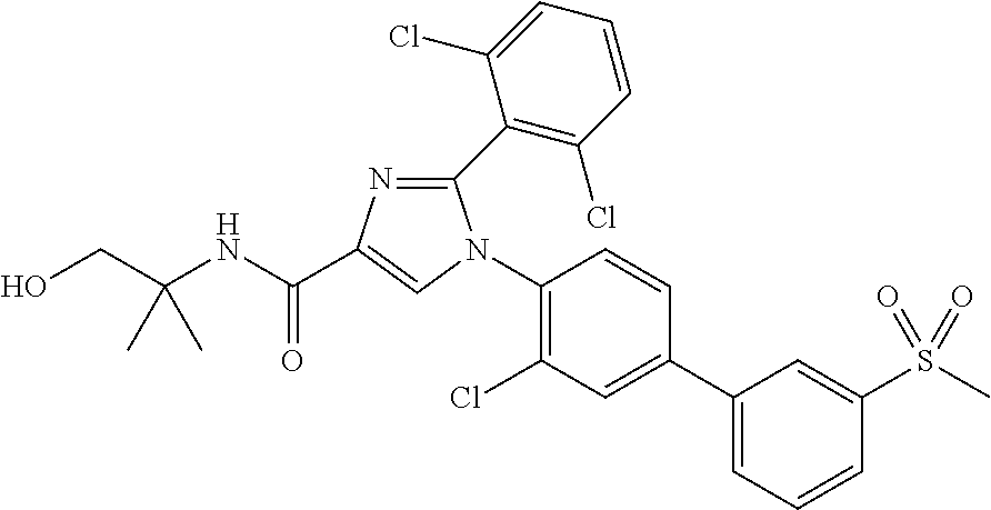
C(C(NC(=O)C1=CN(C2=C(Cl)C=C(C3=CC=CC(S(C)(=O)=O)=C3)C=C2)C(C2=C(Cl)C=CC=C2Cl)=N1)(C)C)O
